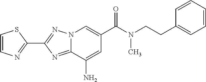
C1=CN=C(C2=NN3C(=N2)C(N)=CC(C(N(CCC2=CC=CC=C2)C)=O)=C3)S1
